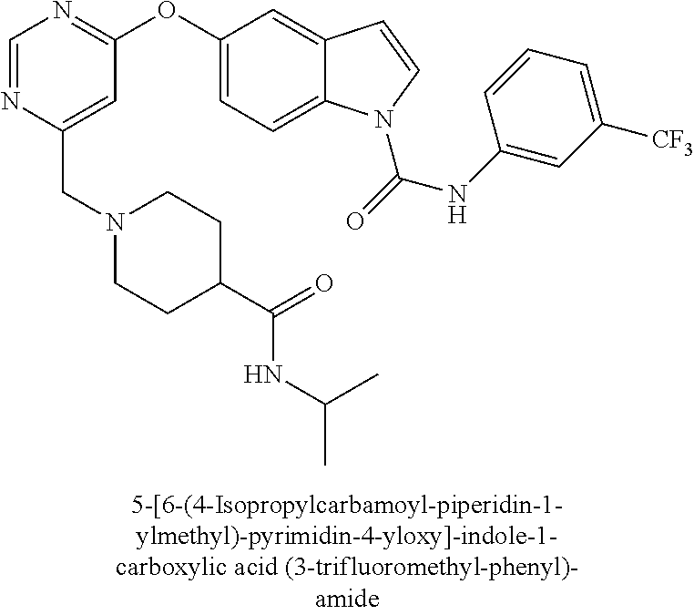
C1=NC(CN2CCC(C(=O)NC(C)C)CC2)=CC(OC2=CC=C3C(=C2)C=CN3C(=O)NC2=CC([CF3])=CC=C2)=N1
